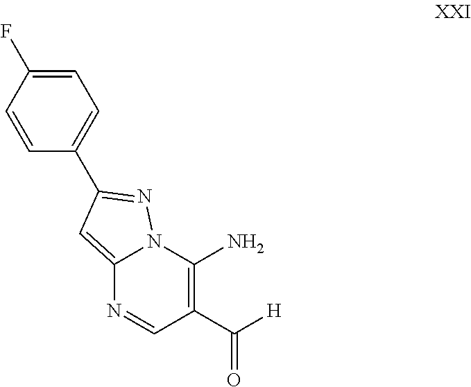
C12=CC(C3=CC=C(F)C=C3)=NN1C(N)=C(C([H])=O)C=N2
